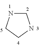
C1NCCN1
